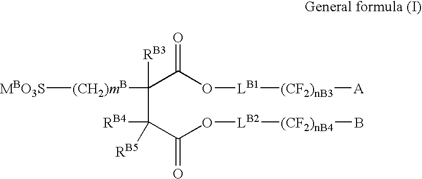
[MBO3S][(CH2)mB]C(C(C(O[LB2][(CF2)nB4]B)=O)([RB4])[RB5])(C(O[LB1][(CF2)nB3][A])=O)[RB3]
